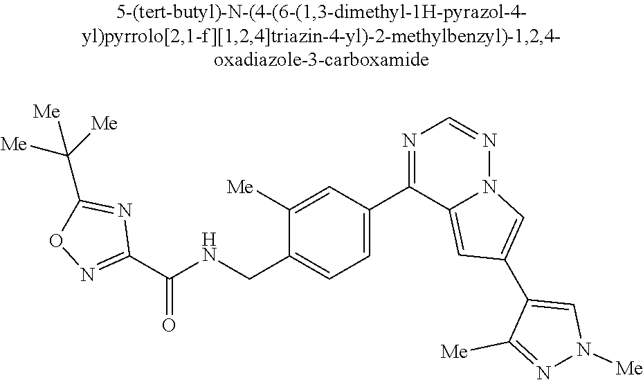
C1(C(NCC2=CC=C(C3=NC=NN4C3=CC(C3=CN([Me])N=C3[Me])=C4)C=C2[Me])=O)=NOC(C([Me])([Me])[Me])=N1
